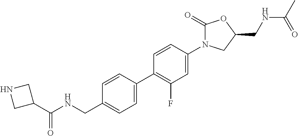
N1CC(C(NCC2=CC=C(C3=C(F)C=C(N4C(=O)OC(CNC(C)=O)C4)C=C3)C=C2)=O)C1
